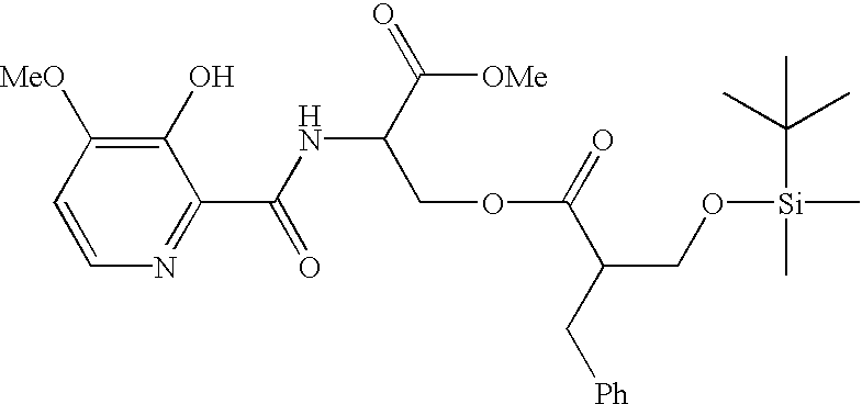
C1=CN=C(C(NC(C(=O)[OMe])COC(C(C[Ph])CO[Si](C)(C(C)(C)C)C)=O)=O)C(O)=C1[MeO]
